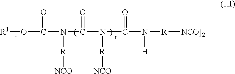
O([R1])C(N([R][NCO])C(N([R][NCO])C(N([H])[R][NCO]2])=O)=O)=O
